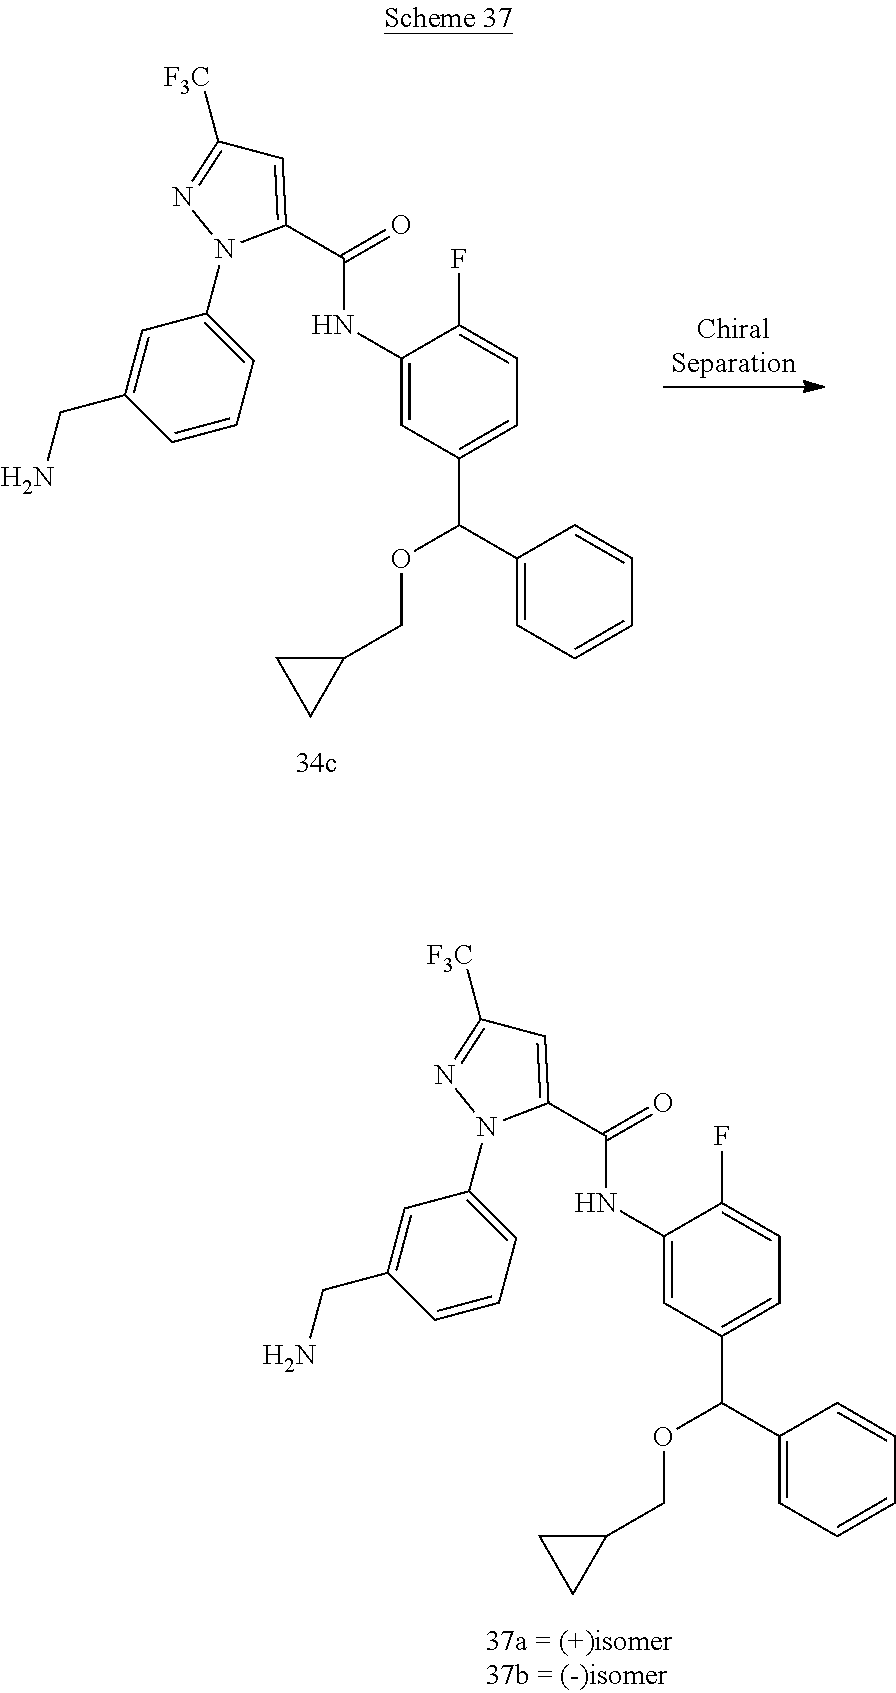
C1=C(CN)C=CC=C1N1C(C(=O)NC2=CC(C(C3=CC=CC=C3)OCC3CC3)=CC=C2F)=CC([F3C])=N1.C1=C(CN)C=CC=C1N1C(C(=O)NC2=CC(C(C3=CC=CC=C3)OCC3CC3)=CC=C2F)=CC([F3C])=N1
